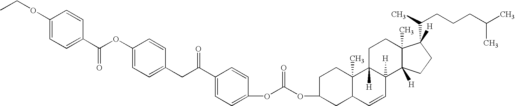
CCOC1=CC=C(C(OC2=CC=C(CC(C3=CC=C(OC(OC4CC5C(C)(CC4)C4([H])C([H])(C=C5)C5([H])C(C)(CC4)C(C(CCCC(C)C)C)([H])CC5)=O)C=C3)=O)C=C2)=O)C=C1
